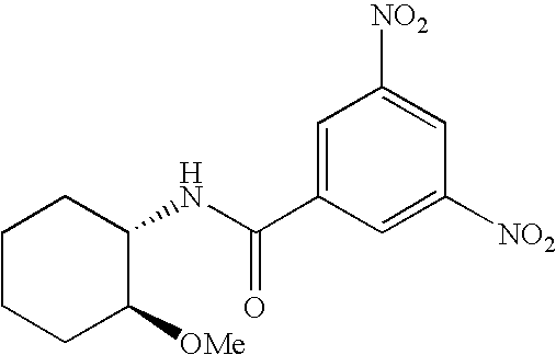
C1CCC([OMe])C(NC(C2=CC([NO2])=CC([NO2])=C2)=O)C1
